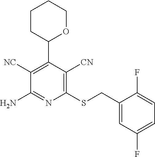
C1([NC])=C(C2OCCCC2)C([CN])=C(SCC2=CC(F)=CC=C2F)N=C1N
